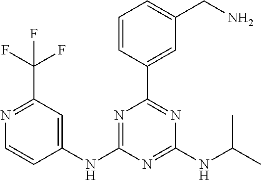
N1=C(C(F)(F)F)C=C(NC2=NC(C3=CC(CN)=CC=C3)=NC(NC(C)C)=N2)C=C1
